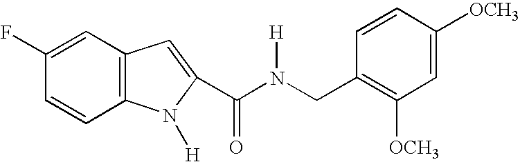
C1(F)=CC2=C(C=C1)N([H])C(C(N(CC1=C([OCH3])C=C([OCH3])C=C1)[H])=O)=C2
